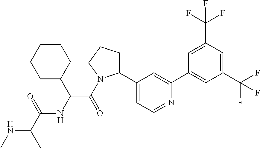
N(C(C)C(=O)NC(C(=O)N1C(C2=CC=NC(C3=CC(C(F)(F)F)=CC(C(F)(F)F)=C3)=C2)CCC1)C1CCCCC1)C
